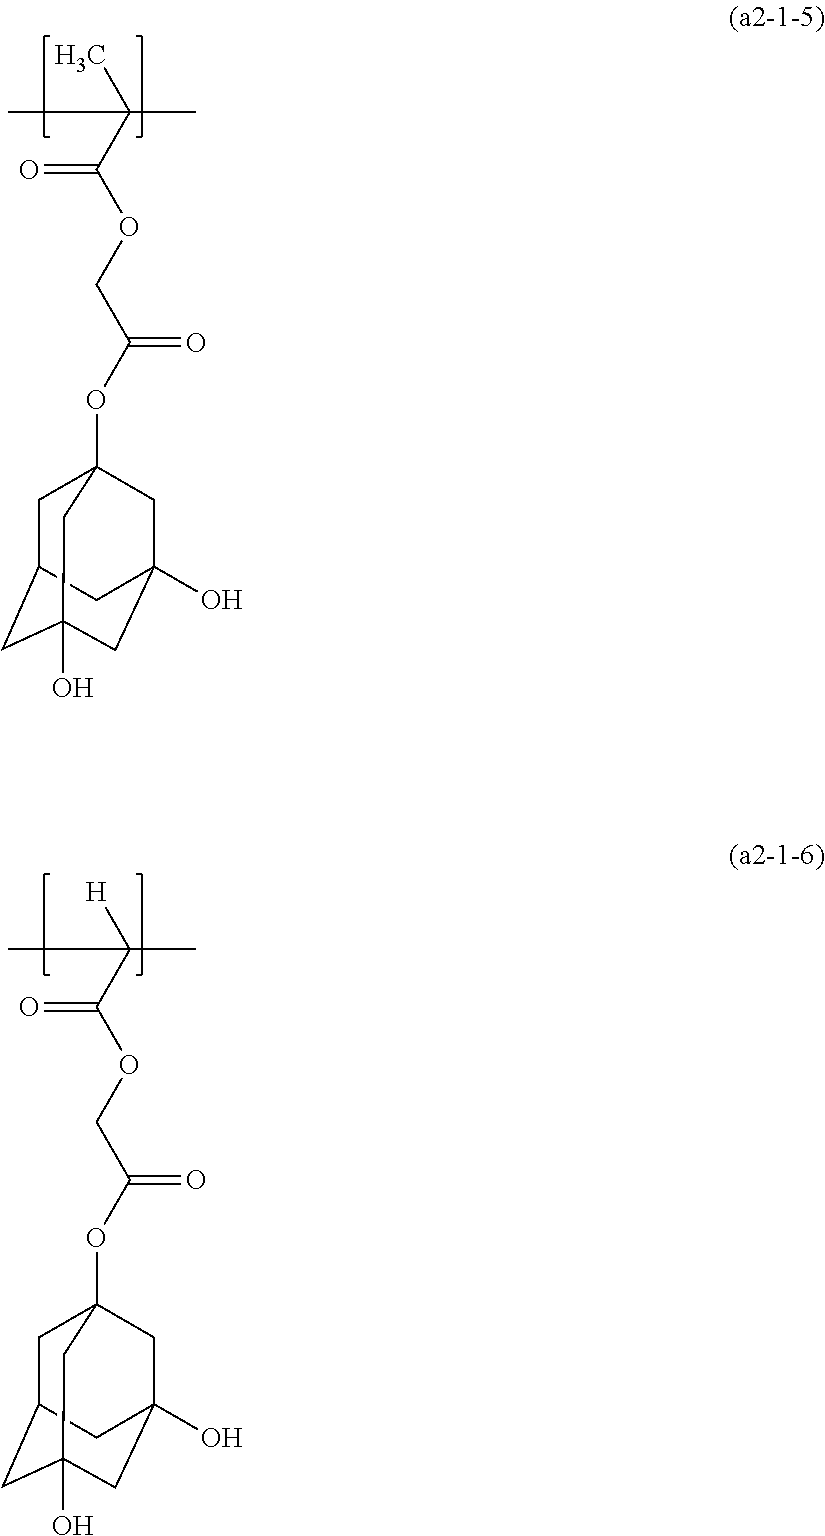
C(C(OC12CC3CC(O)(CC(O)(C1)C3)C2)=O)OC(C(C)(C)C)=O.C(C(OC12CC3CC(O)(CC(O)(C1)C3)C2)=O)OC(C([H])(C)C)=O
